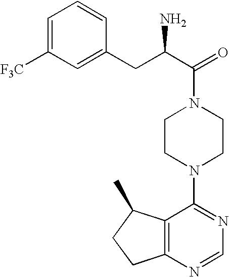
C(C1=CC([F3C])=CC=C1)C(C(=O)N1CCN(C2=NC=NC3=C2C(C)CC3)CC1)N
